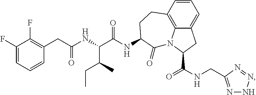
C12=CC=CC3=C1N(C(C(NCC1=NNN=N1)=O)C2)C(=O)C(NC(C(NC(CC1=C(F)C(F)=CC=C1)=O)C(C)CC)=O)CC3
